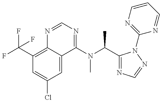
C1(C(F)(F)F)=C2C(=CC(Cl)=C1)C(N(C(C1=NC=NN1C1=NC=CC=N1)C)C)=NC=N2
